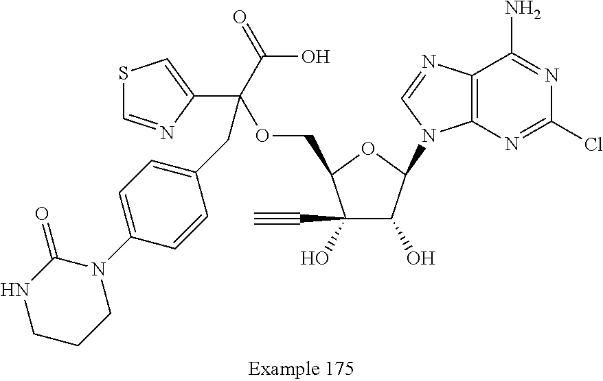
S1C=NC(C(C(O)=O)(OCC2C(O)(C#C)C(O)C(N3C4=C(N=C3)C(N)=NC(Cl)=N4)O2)CC2=CC=C(N3C(=O)NCCC3)C=C2)=C1
